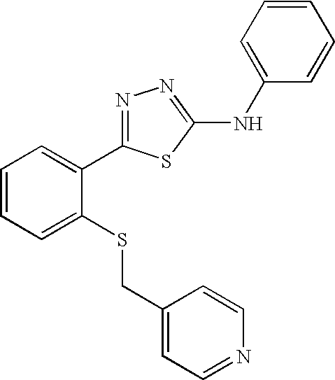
C1(CSC2=CC=CC=C2C2=NN=C(NC3=CC=CC=C3)S2)=CC=NC=C1
